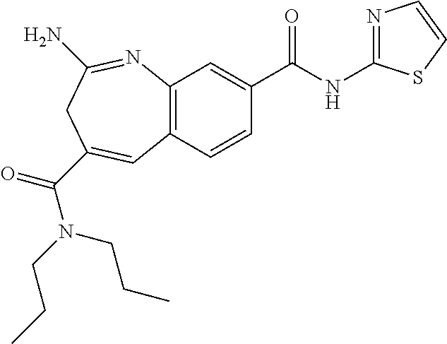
C12=C(C=CC(C(NC3=NC=CS3)=O)=C1)C=C(C(=O)N(CCC)CCC)CC(N)=N2
